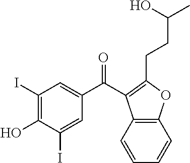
C1(I)=C(O)C(I)=CC(C(=O)C2=C(CCC(C)O)OC3=C2C=CC=C3)=C1
